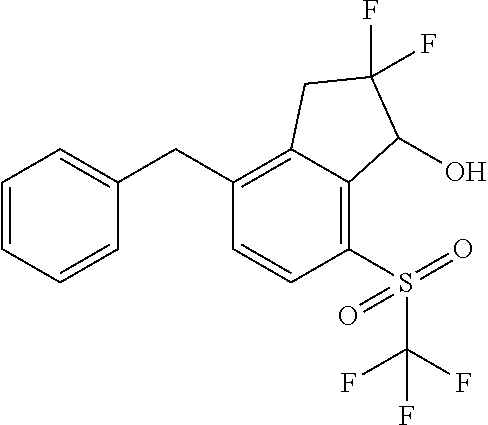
C1(CC2=CC=CC=C2)=C2C(=C(S(=O)(=O)C(F)(F)F)C=C1)C(O)C(F)(F)C2
